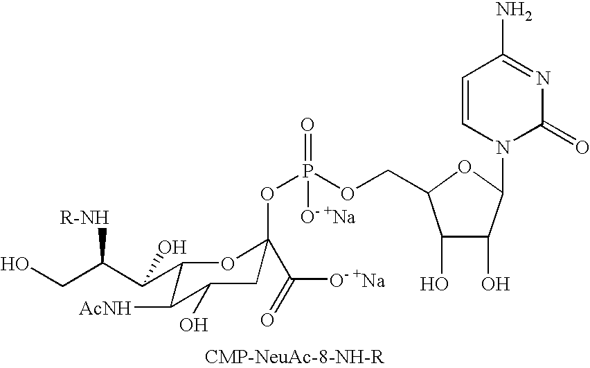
C1(C(C(CO)[R-NH])O)C([AcNH])C(O)CC(OP(=O)(OCC2C(O)C(O)C(N3C(=O)N=C(N)C=C3)O2)[O- +Na])(C(=O)[O- +Na])O1
